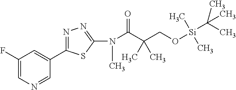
C1(F)=CN=CC(C2=NN=C(N(C(C(CO[Si](C(C)(C)C)(C)C)(C)C)=O)C)S2)=C1
